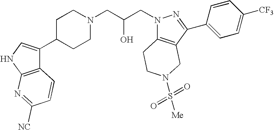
C1C(C2=CNC3=C2C=CC([NC])=N3)CCN(CC(CN2C3=C(C(C4=CC=C([CF3])C=C4)=N2)CN(S(=O)(=O)[Me])CC3)O)C1
